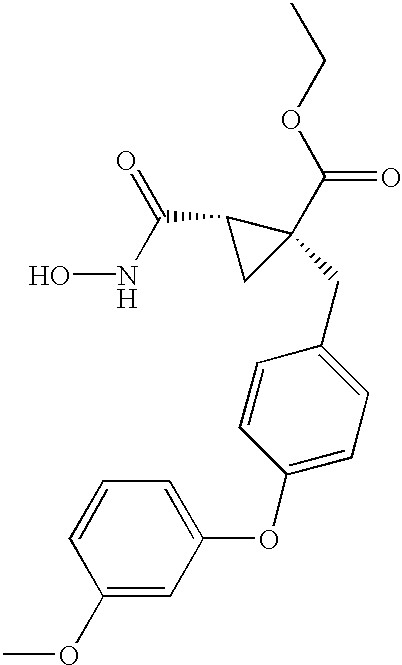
ONC(C1CC1(C(OCC)=O)CC1=CC=C(OC2=CC=CC(OC)=C2)C=C1)=O
